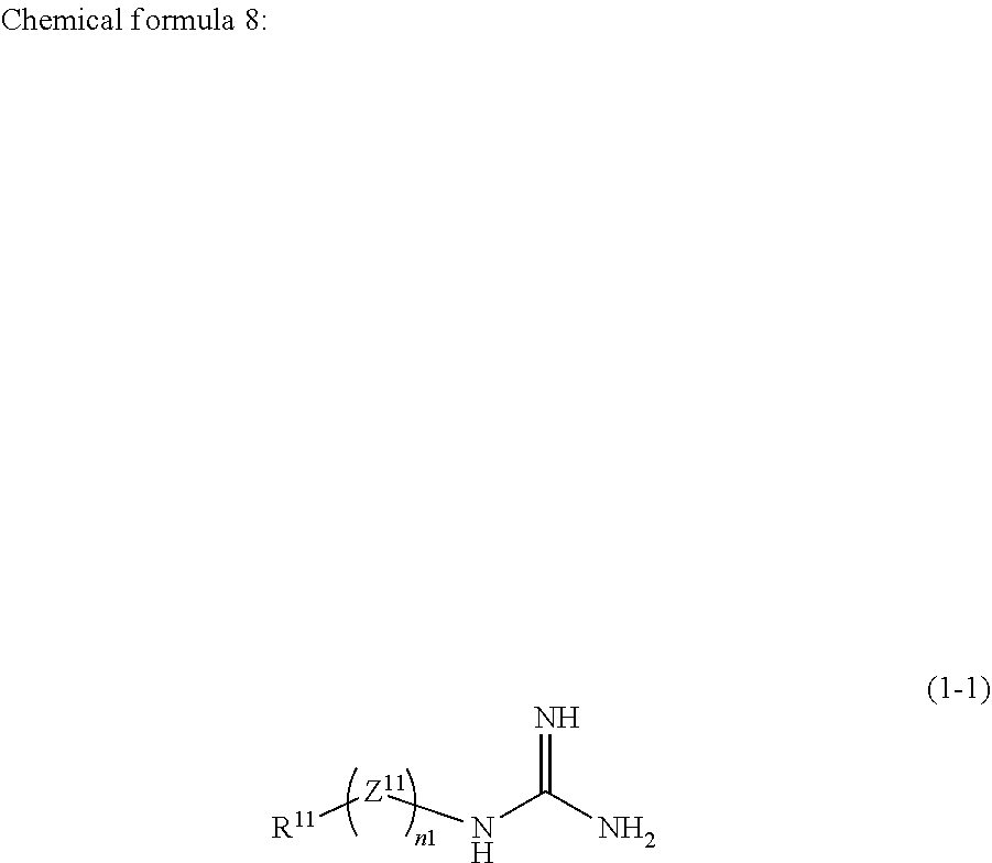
[Z11](NC(N)=N)[R11]
